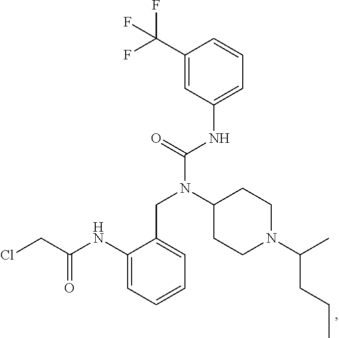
C1(C(F)(F)F)=CC(NC(N(C2CCN(C(CCC)C)CC2)CC2=CC=CC=C2NC(CCl)=O)=O)=CC=C1
